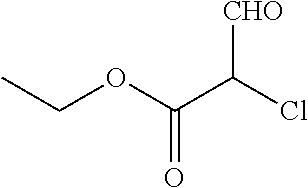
CCOC(C(Cl)[CHO])=O
